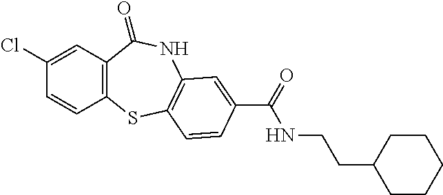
C1(Cl)=CC2=C(C=C1)SC1=C(NC2=O)C=C(C(=O)NCCC2CCCCC2)C=C1
